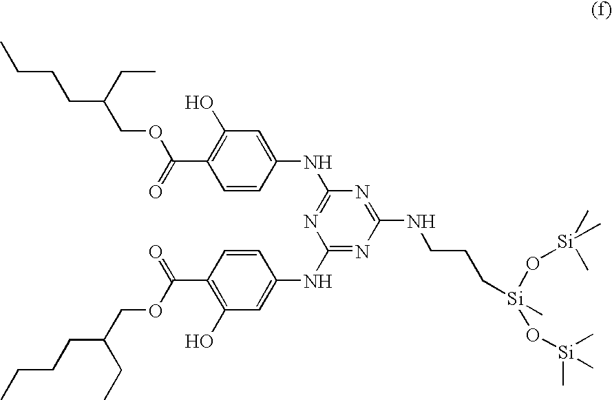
C1=CC(NC2=NC(NC3=CC(O)=C(C(=O)OCC(CCCC)CC)C=C3)=NC(NCCC[Si](C)(O[Si](C)(C)C)O[Si](C)(C)C)=N2)=CC(O)=C1C(OCC(CCCC)CC)=O
